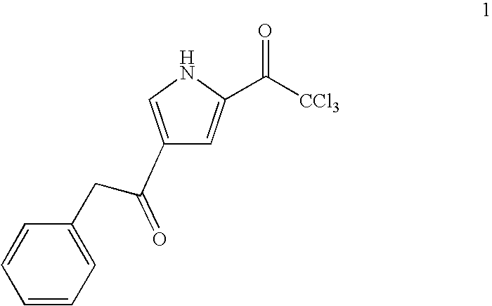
C1=CC=C(CC(C2=CNC(C([CCl3])=O)=C2)=O)C=C1
